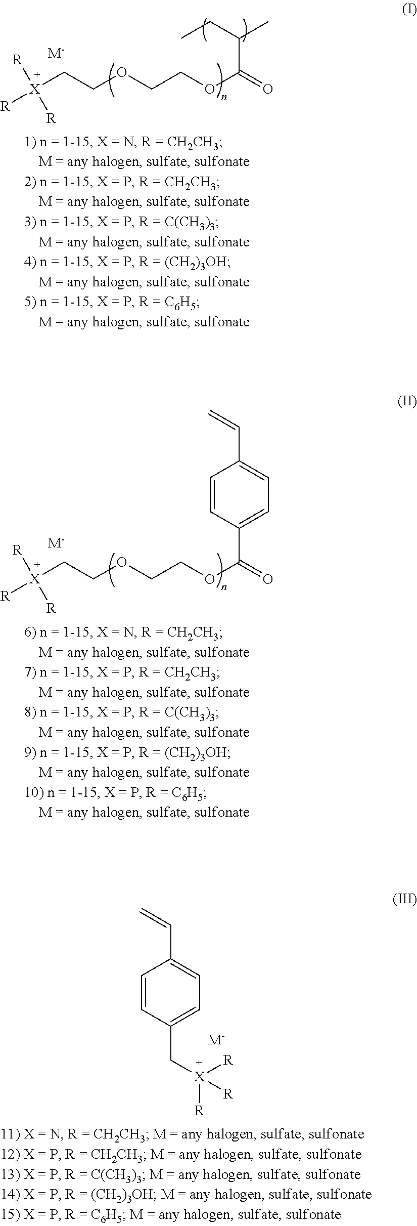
[R][X](CCOCCOC(=O)C(CC)C)([R])[R].[M-].[R][X](CCOCCOC(=O)C1=CC=C(C=C)C=C1)([R])[R].[M-].C(C1=CC=C(C=C)C=C1)[X]([R])([R])[R].[M-]
